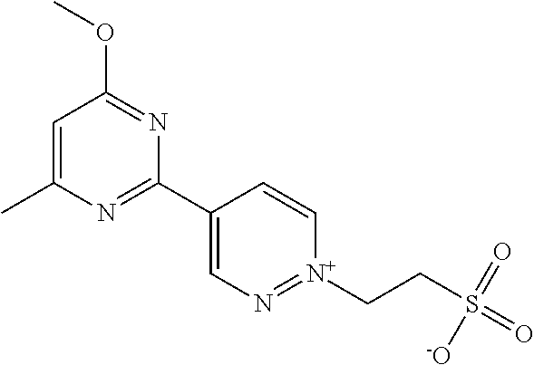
C1=C(C)N=C(C2=CN=[N+](CCS(=O)(=O)[-O])C=C2)N=C1OC
